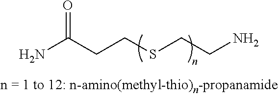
C(CSCCN)C(N)=O
